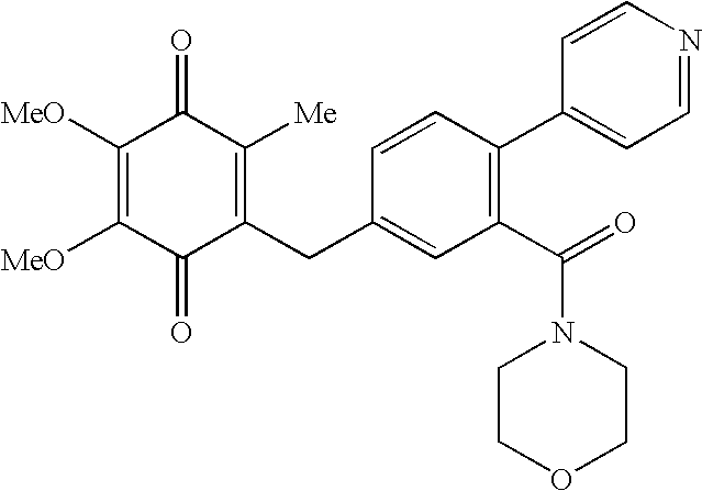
C1(=O)C(CC2=CC(C(N3CCOCC3)=O)=C(C3=CC=NC=C3)C=C2)=C([Me])C(=O)C([MeO])=C1[MeO]
